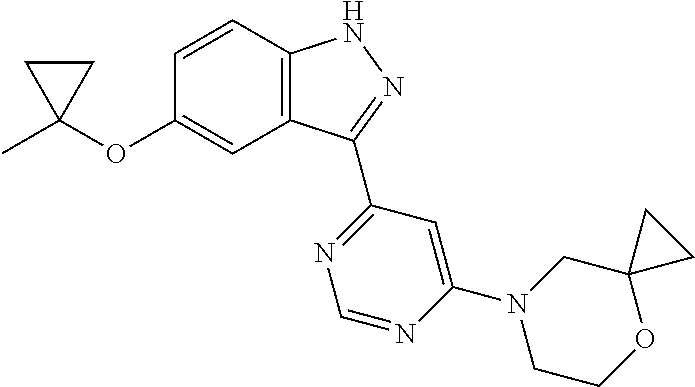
C1C(C)(OC2=CC3=C(C=C2)NN=C3C2=NC=NC(N3CCOC4(C3)CC4)=C2)C1
